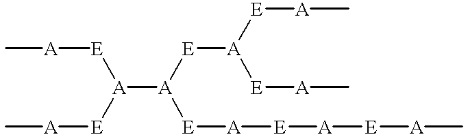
C[A][E][A]([A]([E][A][E][A][E][A]C)[E][A]([E][A]C)[E][A]C)[E][A]C
